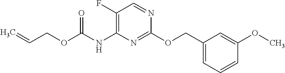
C1(F)=C(NC(OCC=C)=O)N=C(OCC2=CC=CC(OC)=C2)N=C1
